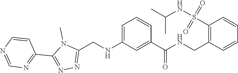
C1(C2=NN=C(CNC3=CC=CC(C(=O)NCC4=C(S(=O)(NC(C)C)=O)C=CC=C4)=C3)N2C)=NC=NC=C1
